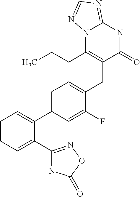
C1=C(C2=CC=CC=C2C2=NOC(=O)N2)C=C(F)C(CC2=C(CCC)N3C(=NC=N3)NC2=O)=C1
